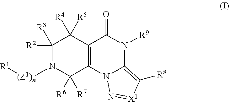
C1([R2])([R3])N([(Z1)n][R1])C([R6])([R7])C2=C(C1([R4])[R5])C(=O)N([R9])C1=C([R8])[X1]=NN21
